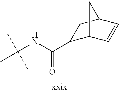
C(NC(=O)C1C2C=CC(C1)C2)(C)(C)C
